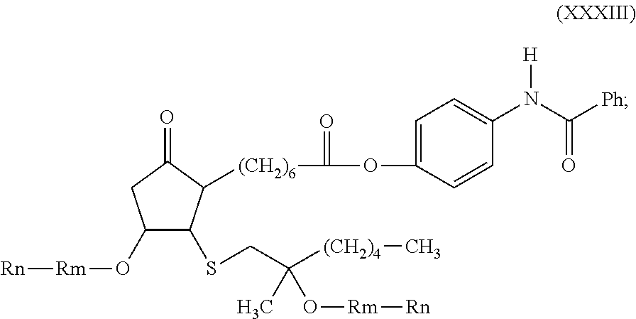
C1(O[Rm][Rn])C(SCC([(CH2)4]C)(C)O[Rm][Rn])C([(CH2)6]C(=O)OC2=CC=C(N(C([Ph])=O)[H])C=C2)C(=O)C1
